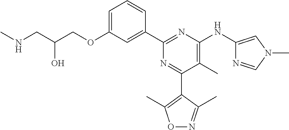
C1=C(OCC(CNC)O)C=C(C2=NC(NC3=CN(C)C=N3)=C(C)C(C3=C(C)ON=C3C)=N2)C=C1
